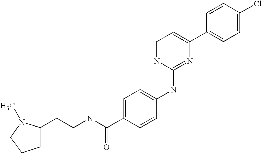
C1=CC(C2=CC=NC(NC3=CC=C(C(NCCC4CCCN4C)=O)C=C3)=N2)=CC=C1Cl
